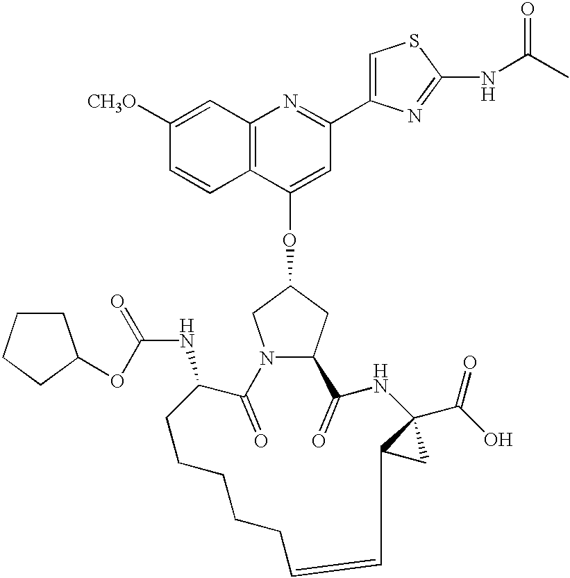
C12=C(C(OC3CN4C(C3)C(=O)NC3(C(O)=O)C(C3)C=CCCCCCC(NC(OC3CCCC3)=O)C4=O)=CC(C3=CSC(NC(C)=O)=N3)=N1)C=CC([CH3O])=C2
